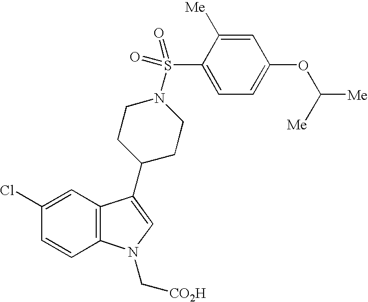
C1(Cl)=CC2=C(C=C1)N(C[CO2H])C=C2C1CCN(S(C2=CC=C(OC([Me])[Me])C=C2[Me])(=O)=O)CC1
